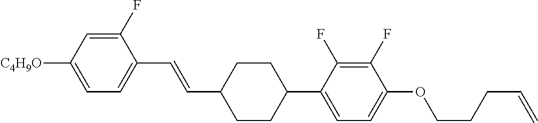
C1(F)=CC([C4H9O])=CC=C1C=CC1CCC(C2=CC=C(OCCCC=C)C(F)=C2F)CC1
